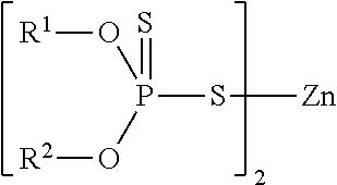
[R1]OP(S[Zn])(O[R2])=S
